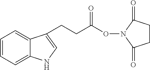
C1=CC=C2C(=C1)C(CCC(ON1C(=O)CCC1=O)=O)=CN2
